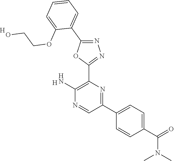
[H].C1(C2=CC=C(C(N(C)C)=O)C=C2)=NC(C2=NN=C(C3=CC=CC=C3OCCO)O2)=C(N)N=C1.[H]
